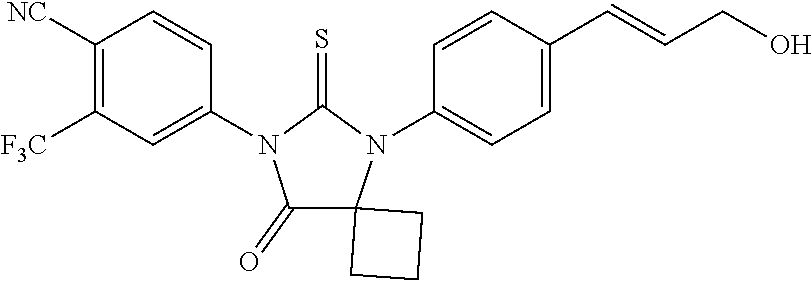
C1([NC])=C([F3C])C=C(N2C(=S)N(C3=CC=C(C=CCO)C=C3)C3(CCC3)C2=O)C=C1
